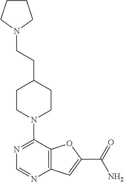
N1=C(N2CCC(CCN3CCCC3)CC2)C2=C(N=C1)C=C(C(=O)N)O2
